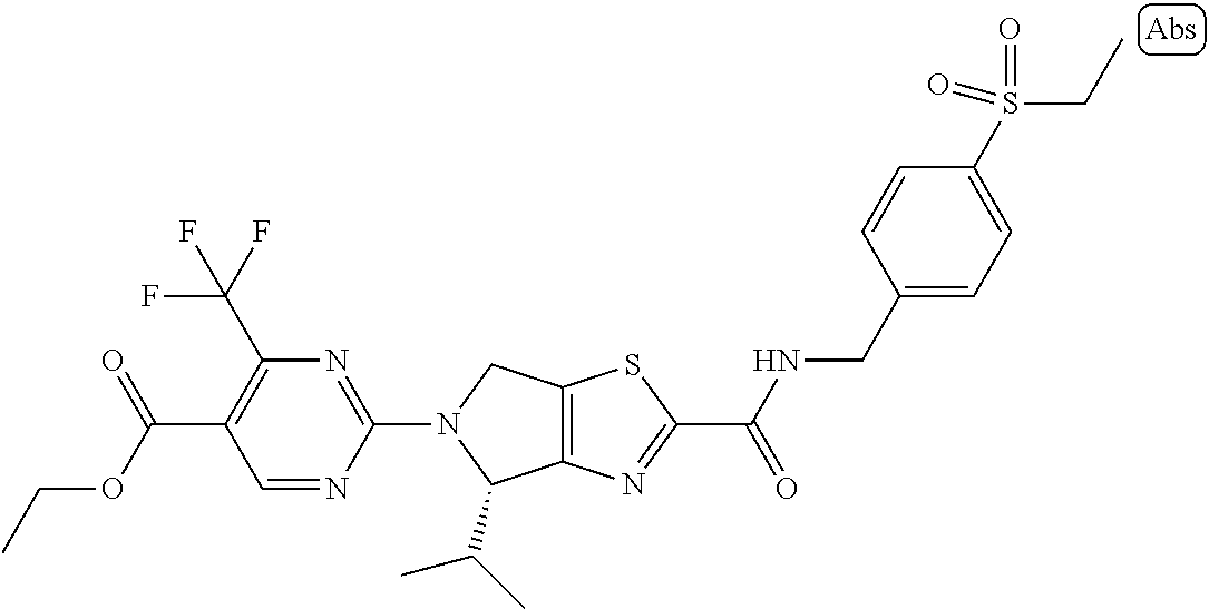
C12=C(N=C(C(NCC3=CC=C(S(CC)(=O)=O)C=C3)=O)S1)C(C(C)C)N(C1=NC(C(F)(F)F)=C(C(OCC)=O)C=N1)C2
